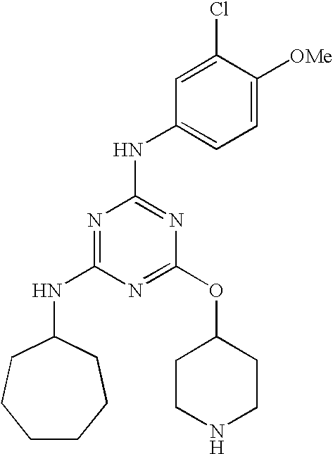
C1CCCC(NC2=NC(NC3=CC=C([OMe])C(Cl)=C3)=NC(OC3CCNCC3)=N2)CC1
